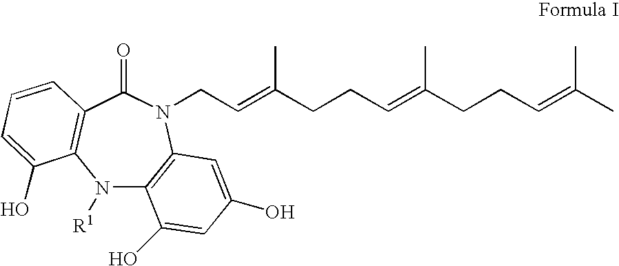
C(C=C(CCC=C(CCC=C(C)C)C)C)N1C2=C(N([R1])C3=C(C1=O)C=CC=C3O)C(O)=CC(O)=C2
